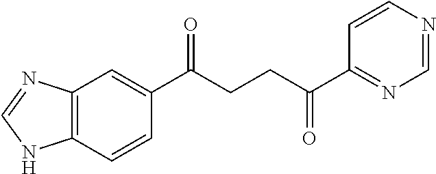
C1(C(CCC(C2=NC=NC=C2)=O)=O)=CC2=C(C=C1)NC=N2
